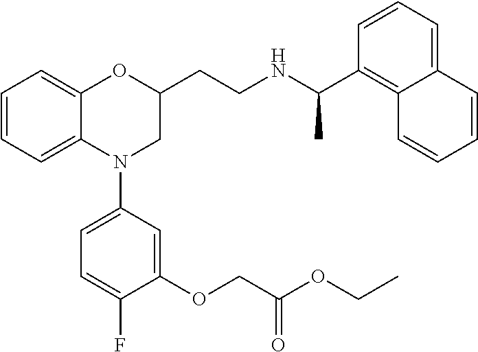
C1=CC=C2C(=C1)OC(CCNC(C1=C3C(=CC=C1)C=CC=C3)C)CN2C1=CC=C(F)C(OCC(OCC)=O)=C1
